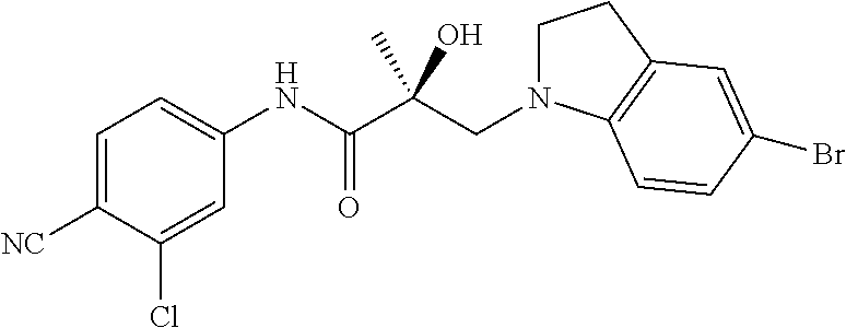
C1=C([NC])C(Cl)=CC(NC(C(CN2CCC3=C2C=CC(Br)=C3)(O)C)=O)=C1
